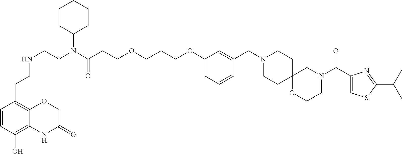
C1=CC(O)=C2C(=C1CCNCCN(C(CCOCCCOC1=CC=CC(CN3CCC4(CC3)CN(C(C3=CSC(C(C)C)=N3)=O)CCO4)=C1)=O)C1CCCCC1)OCC(=O)N2
